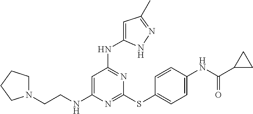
N1=C(SC2=CC=C(NC(C3CC3)=O)C=C2)N=C(NC2=CC(C)=NN2)C=C1NCCN1CCCC1
